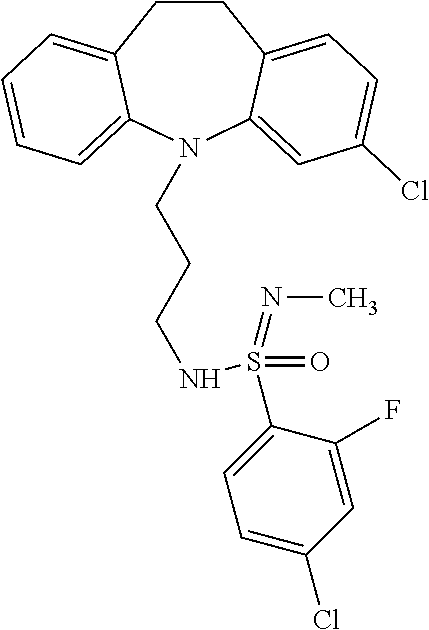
C1CC2=CC=C(Cl)C=C2N(CCCNS(C2=CC=C(Cl)C=C2F)(=O)=NC)C2=CC=CC=C12
